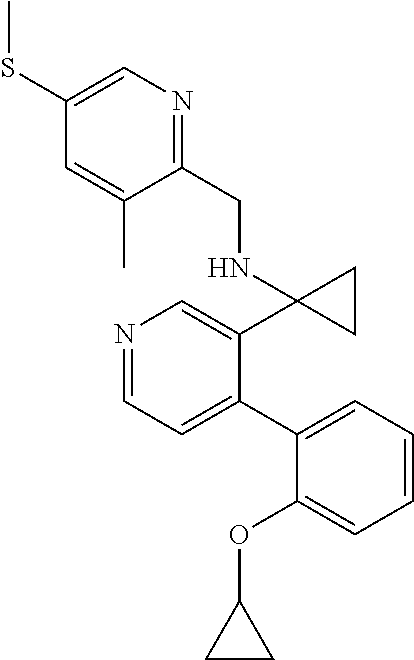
N1=CC=C(C2=CC=CC=C2OC2CC2)C(C2(NCC3=NC=C(SC)C=C3C)CC2)=C1
